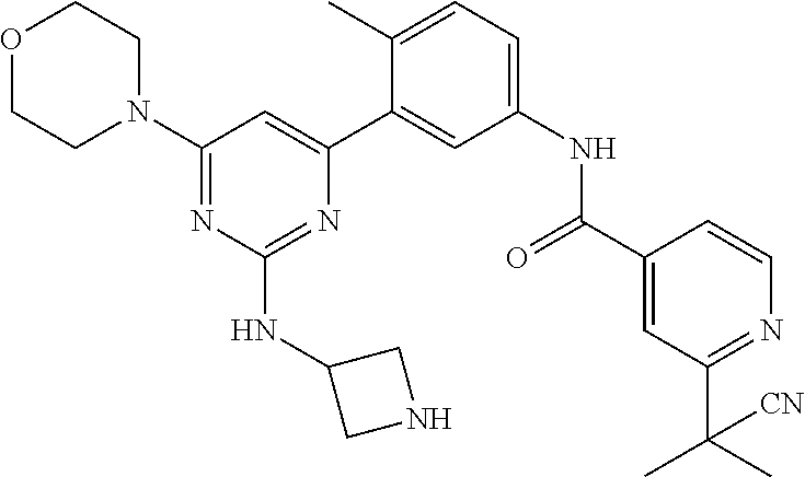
C1(N2CCOCC2)=NC(NC2CNC2)=NC(C2=CC(NC(C3=CC(C(C)(C)[CN])=NC=C3)=O)=CC=C2C)=C1
